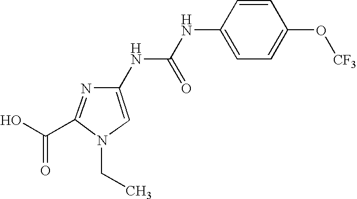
C1(C(O)=O)=NC(NC(NC2=CC=C(O[CF3])C=C2)=O)=CN1CC
